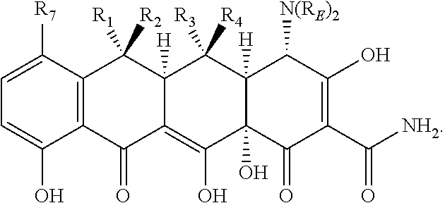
C1=C([R7])C2=C(C(O)=C1)C(=O)C1=C(O)C3(O)C([H])(C([R3])([R4])C1([H])C2([R1])[R2])C([N(RE)2])C(O)=C(C([NH2])=O)C3=O
